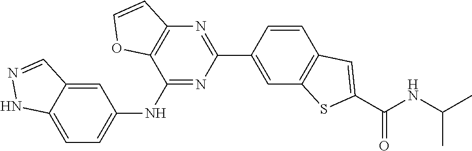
C1=CC(C2=NC3=C(C(NC4=CC=C5C(=C4)C=NN5)=N2)OC=C3)=CC2=C1C=C(C(NC(C)C)=O)S2
